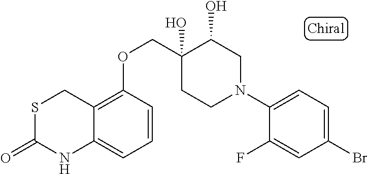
C1(N2CC(O)C(O)(COC3=C4C(=CC=C3)NC(=O)SC4)CC2)=CC=C(Br)C=C1F
